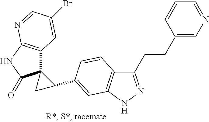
C12(C3=C(NC1=O)N=CC(Br)=C3)CC2C1=CC2=C(C(C=CC3=CN=CC=C3)=NN2)C=C1
